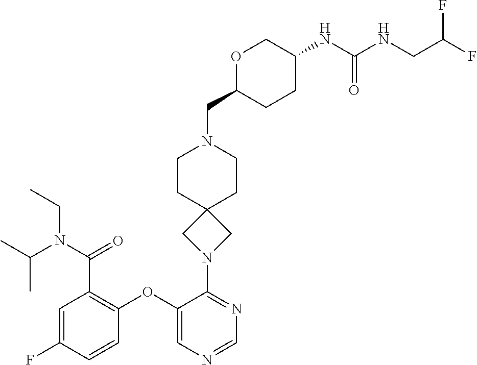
C1=C(F)C=CC(OC2=CN=CN=C2N2CC3(C2)CCN(CC2CCC(NC(NCC(F)F)=O)CO2)CC3)=C1C(N(C(C)C)CC)=O
